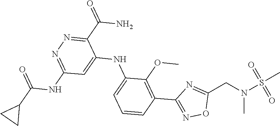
C1=CC=C(NC2=CC(NC(C3CC3)=O)=NN=C2C(N)=O)C(OC)=C1C1=NOC(CN(S(C)(=O)=O)C)=N1
